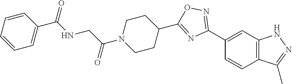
C1(C2=NOC(C3CCN(C(CNC(C4=CC=CC=C4)=O)=O)CC3)=N2)=CC2=C(C=C1)C(C)=NN2
